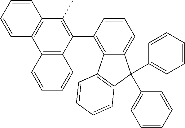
C12=C(C(C3=C4C(=CC=C3)C(C3=CC=CC=C3)(C3=CC=CC=C3)C3=C4C=CC=C3)=C(C)C3=C1C=CC=C3)C=CC=C2
